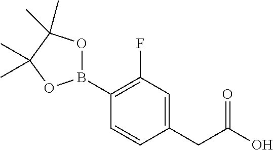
C1(B2OC(C)(C)C(C)(C)O2)=C(F)C=C(CC(O)=O)C=C1
